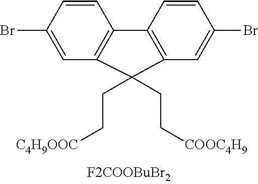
C1=CC(Br)=CC2=C1C1=C(C=C(Br)C=C1)C2(CC[C4H9OOC])CC[COOC4H9]
